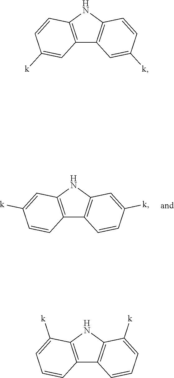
C12=C(NC3=C1C=CC([k])=C3)C=C([k])C=C2.C12=C(NC3=C1C=C([k])C=C3)C=CC([k])=C2.C12=C(NC3=C1C=CC=C3[k])C([k])=CC=C2
